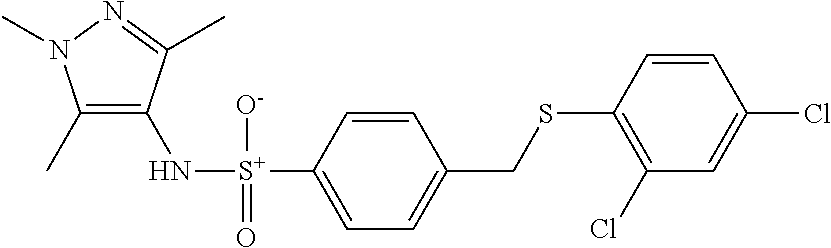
C1(C)=C(N[S+](C2=CC=C(CSC3=C(Cl)C=C(Cl)C=C3)C=C2)([O-])=O)C(C)=NN1C
